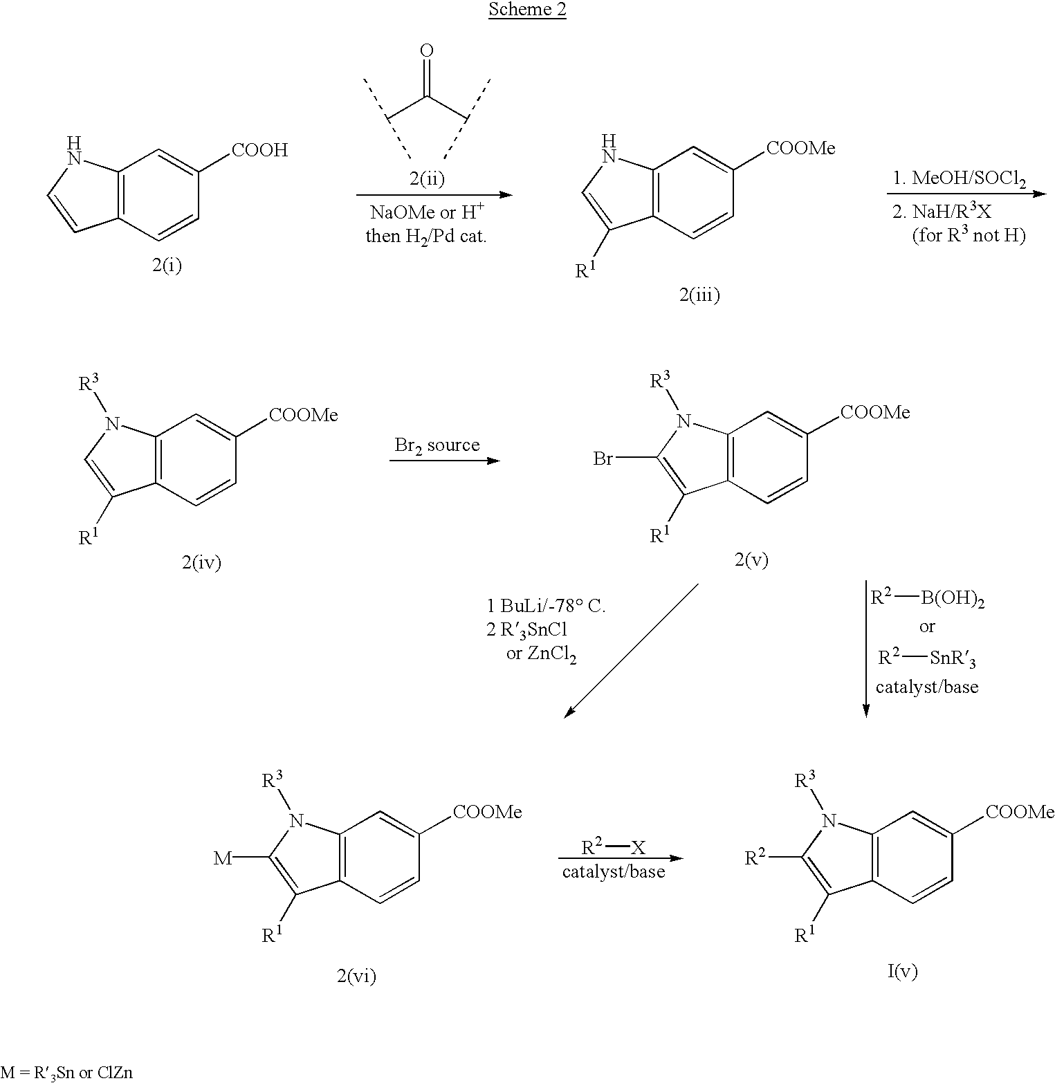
C12=C(C=CC([COOH])=C1)C=CN2.C(C(C(C)C)=O)(C)C.C12=C(C=CC([COOMe])=C1)C([R1])=CN2.C12=C(C=CC([COOMe])=C1)C([R1])=CN2[R3].C12=C(C=CC([COOMe])=C1)C([R1])=C(Br)N2[R3].[R2][B(OH)2].[R2][SnR3].C12=C(C=CC([COOMe])=C1)C([R1])=C([M])N2[R3].C12=C(C=CC([COOMe])=C1)C([R1])=C([R2])N2[R3].[R2][X]
